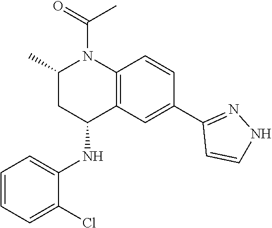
C12=C(C=C(C3=NNC=C3)C=C1)C(NC1=CC=CC=C1Cl)CC(C)N2C(=O)C
